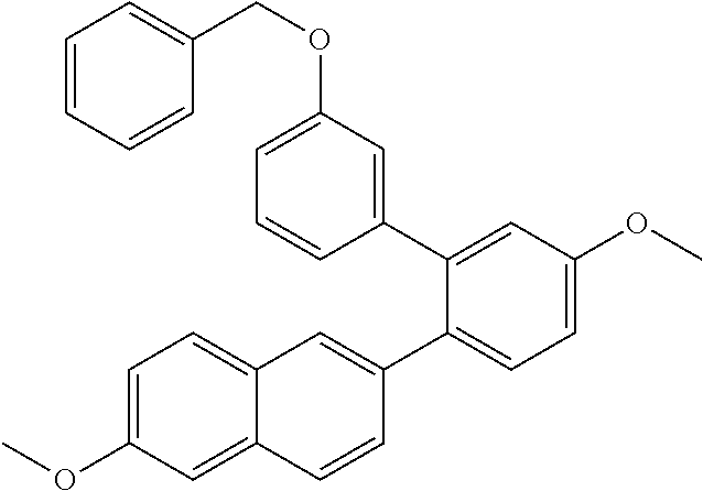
C1(OCC2=CC=CC=C2)=CC=CC(C2=CC(OC)=CC=C2C2=CC3=CC=C(OC)C=C3C=C2)=C1
